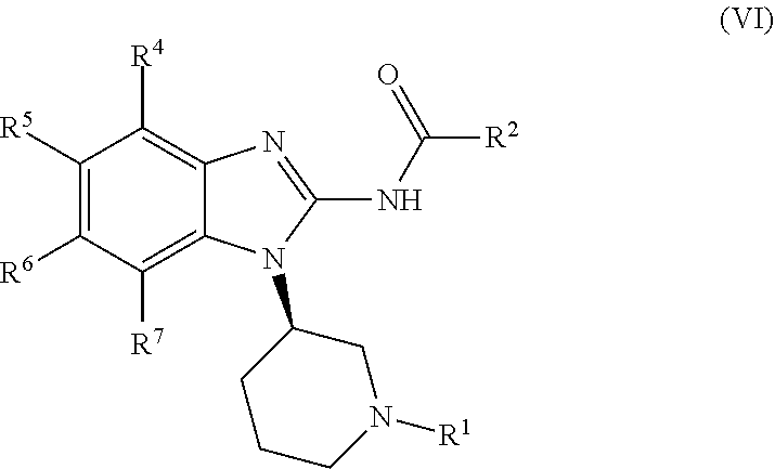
C1([R4])=C2C(=C([R7])C([R6])=C1[R5])N(C1CCCN([R1])C1)C(NC([R2])=O)=N2
